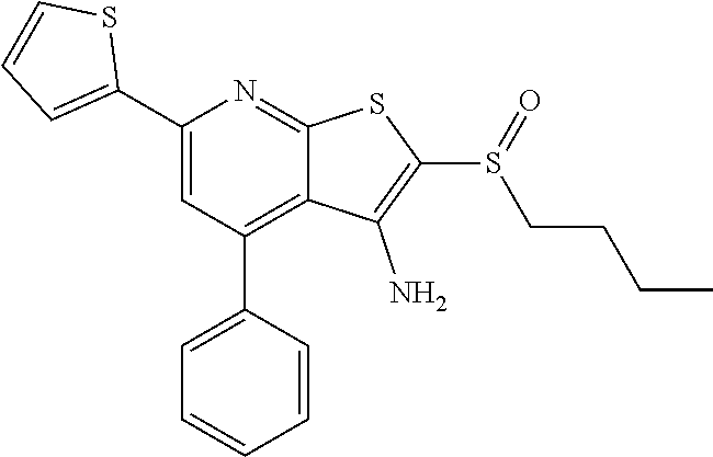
S(=O)(CCCC)C1=C(N)C2=C(C3=CC=CC=C3)C=C(C3=CC=CS3)N=C2S1
